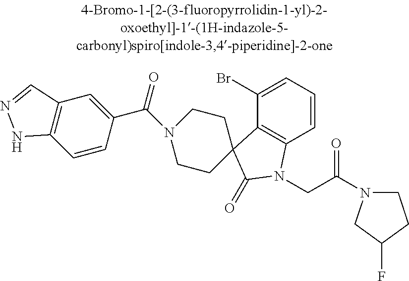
C1(Br)=CC=CC2=C1C1(C(=O)N2CC(N2CCC(F)C2)=O)CCN(C(C2=CC3=C(C=C2)NN=C3)=O)CC1
